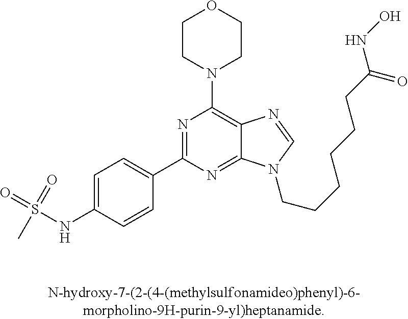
N(S(=O)(=O)C)C1=CC=C(C2=NC(N3CCOCC3)=C3C(=N2)N(CCCCCCC(NO)=O)C=N3)C=C1
